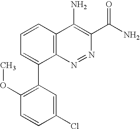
C1(Cl)=CC(C2=CC=CC3=C2N=NC(C(=O)N)=C3N)=C(OC)C=C1
